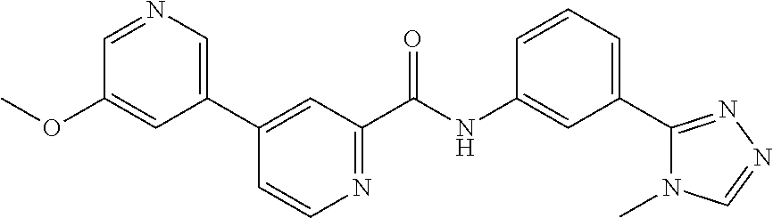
C1=NC=C(C2=CC(C(NC3=CC(C4=NN=CN4C)=CC=C3)=O)=NC=C2)C=C1OC
